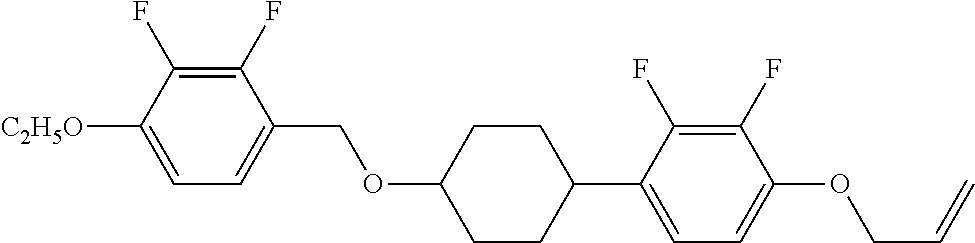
C1(F)=C(F)C([C2H5O])=CC=C1COC1CCC(C2=CC=C(OCC=C)C(F)=C2F)CC1
